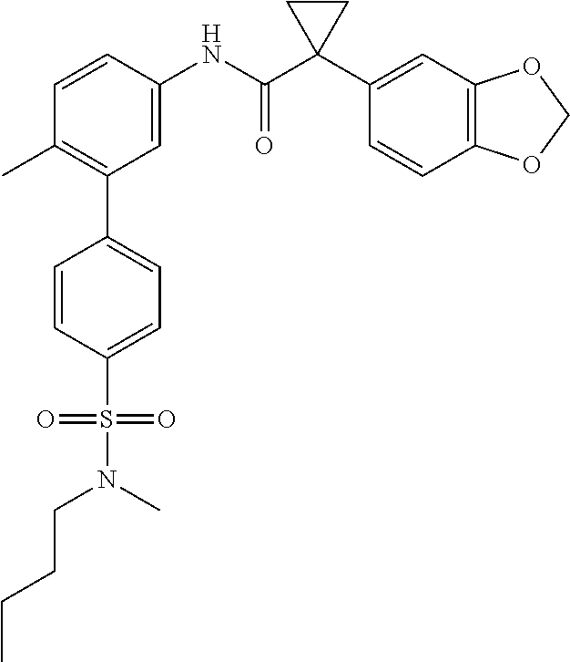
C1=C(NC(C2(C3=CC4=C(C=C3)OCO4)CC2)=O)C=CC(C)=C1C1=CC=C(S(=O)(=O)N(C)CCCC)C=C1
